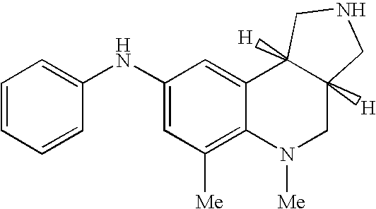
C1(NC2=CC=CC=C2)=CC([Me])=C2C(=C1)C1([H])C([H])(CN2[Me])CNC1
